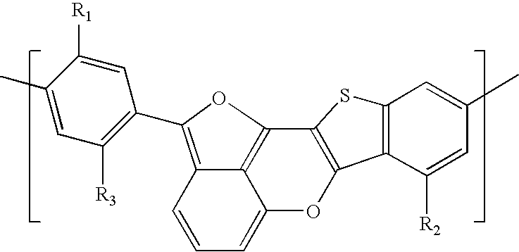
C12=C(C3=C([R3])C=C(C)C([R1])=C3)OC3=C1C(=CC=C2)OC1=C3SC2=C1C([R2])=CC(C)=C2
